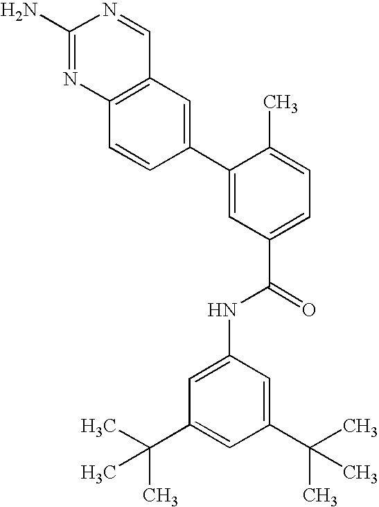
C12=C(N=C(N)N=C1)C=CC(C1=CC(C(=O)NC3=CC(C(C)(C)C)=CC(C(C)(C)C)=C3)=CC=C1C)=C2
